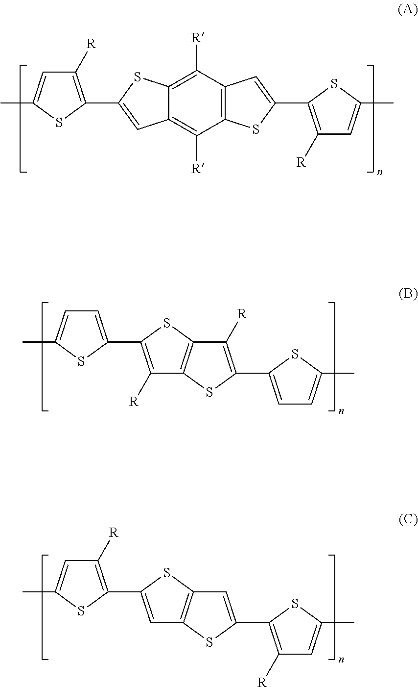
C12=C([R])C3=C(C([R])=C1SC(C1=C([R])C=C(C)S1)=C2)C=C(C1=C([R])C=C(C)S1)S3.C12=C(SC(C3=CC=C(C)S3)=C1[R])C([R])=C(C1=CC=C(C)S1)S2.C1=C(C2=C([R])C=C(C)S2)SC2=C1SC(C1=C([R])C=C(C)S1)=C2
